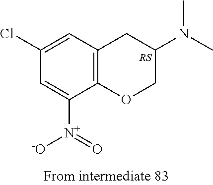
C1([N+]([O-])=O)=CC(Cl)=CC2=C1OCC(N(C)C)C2
